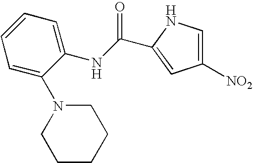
C1([NO2])=CNC(C(NC2=CC=CC=C2N2CCCCC2)=O)=C1
